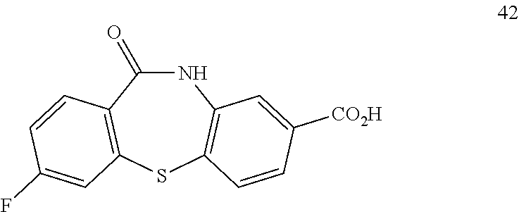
N1C(=O)C2=C(SC3=C1C=C([CO2H])C=C3)C=C(F)C=C2
